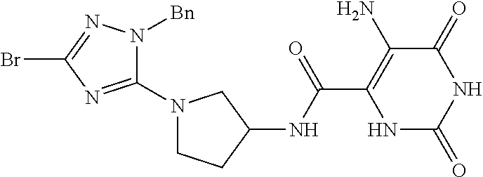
C(C1=C(N)C(=O)NC(=O)N1)(=O)NC1CN(C2=NC(Br)=NN2[Bn])CC1
